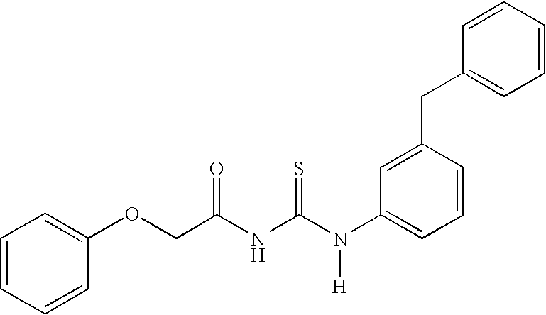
C(NC(N(C1=CC=CC(CC2=CC=CC=C2)=C1)[H])=S)(=O)COC1=CC=CC=C1
